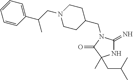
N1C(=N)N(CC2CCN(CC(C3=CC=CC=C3)C)CC2)C(=O)C1(CC(C)C)C
